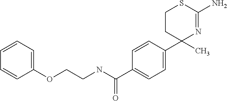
C1(C2(C)N=C(N)SCC2)=CC=C(C(NCCOC2=CC=CC=C2)=O)C=C1
